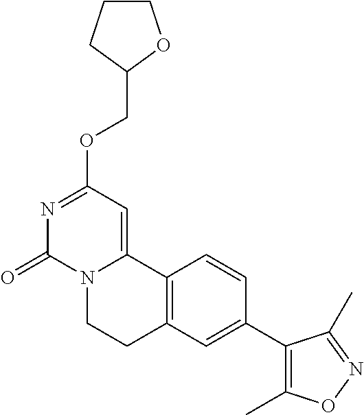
N1=C(OCC2OCCC2)C=C2N(C1=O)CCC1=C2C=CC(C2=C(C)ON=C2C)=C1
